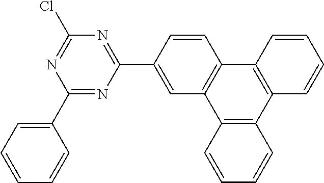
C1(C2=NC(C3=CC4=C(C=C3)C3=C(C=CC=C3)C3=C4C=CC=C3)=NC(Cl)=N2)=CC=CC=C1
